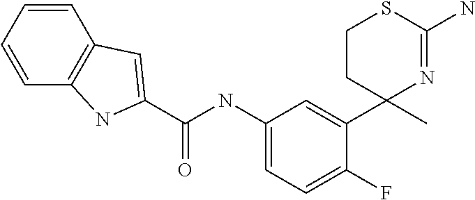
C1CC(C2=CC(NC(=O)C3=CC4=C(C=CC=C4)N3)=CC=C2F)(C)N=C(N)S1
